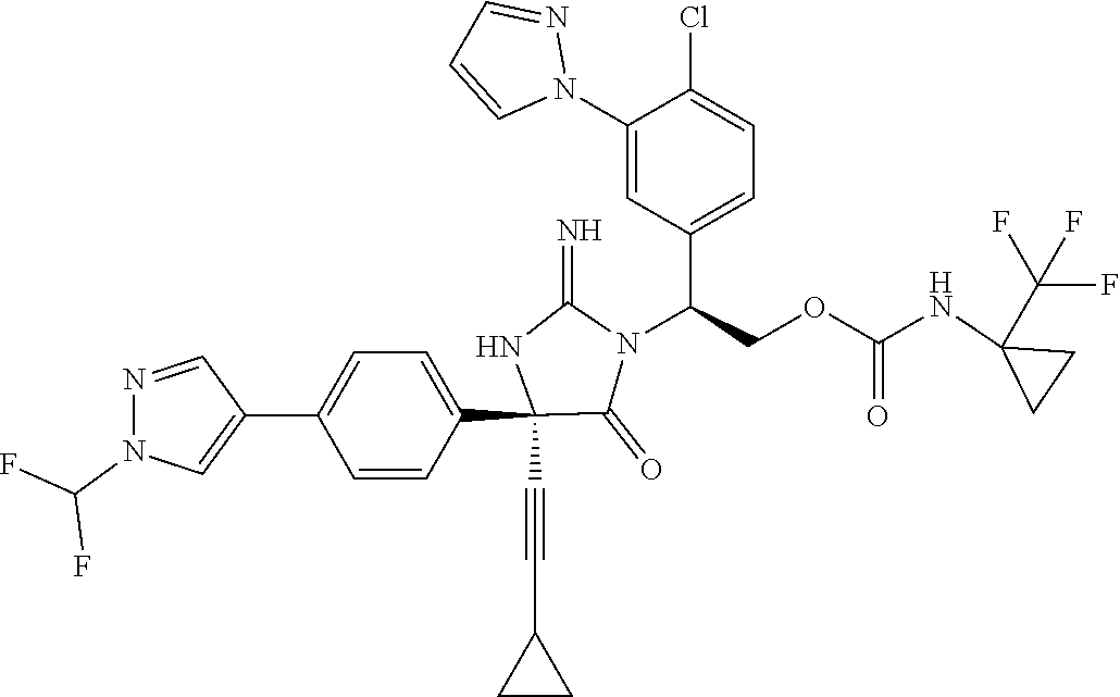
C1(C2=CN(C(F)F)N=C2)=CC=C(C2(C#CC3CC3)C(=O)N(C(C3=CC=C(Cl)C(N4N=CC=C4)=C3)COC(=O)NC3(C(F)(F)F)CC3)C(=N)N2)C=C1
